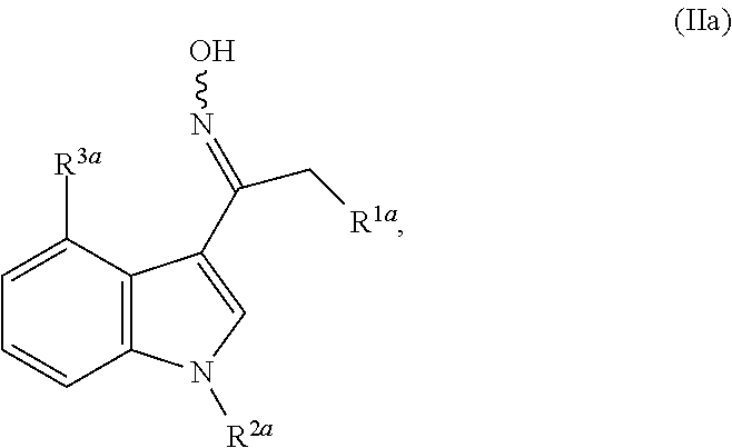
C12=C(C([R3a])=CC=C1)C(C(C[R1a])=NO)=CN2[R2a]
